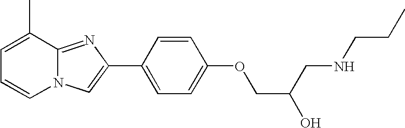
N12C(=NC(C3=CC=C(OCC(CNCCC)O)C=C3)=C1)C(C)=CC=C2
